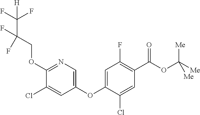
C1(OCC(C(F)(F)[H])(F)F)=NC=C(OC2=CC(F)=C(C(OC([Me])([Me])[Me])=O)C=C2Cl)C=C1Cl
